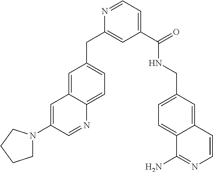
C1(C(=O)NCC2=CC=C3C(=C2)C=CN=C3N)=CC=NC(CC2=CC=C3C(=C2)C=C(N2CCCC2)C=N3)=C1
